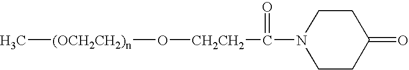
[CH2CH2](O[(OCH2CH2)n]C)C(=O)N1CCC(=O)CC1
